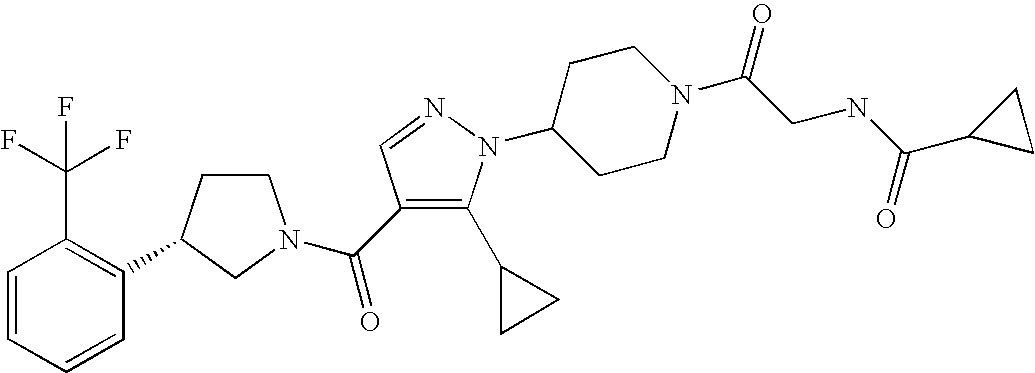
C1CC(C2=C(C(F)(F)F)C=CC=C2)CN1C(=O)C1=C(C2CC2)N(C2CCN(C(=O)CNC(=O)C3CC3)CC2)N=C1
